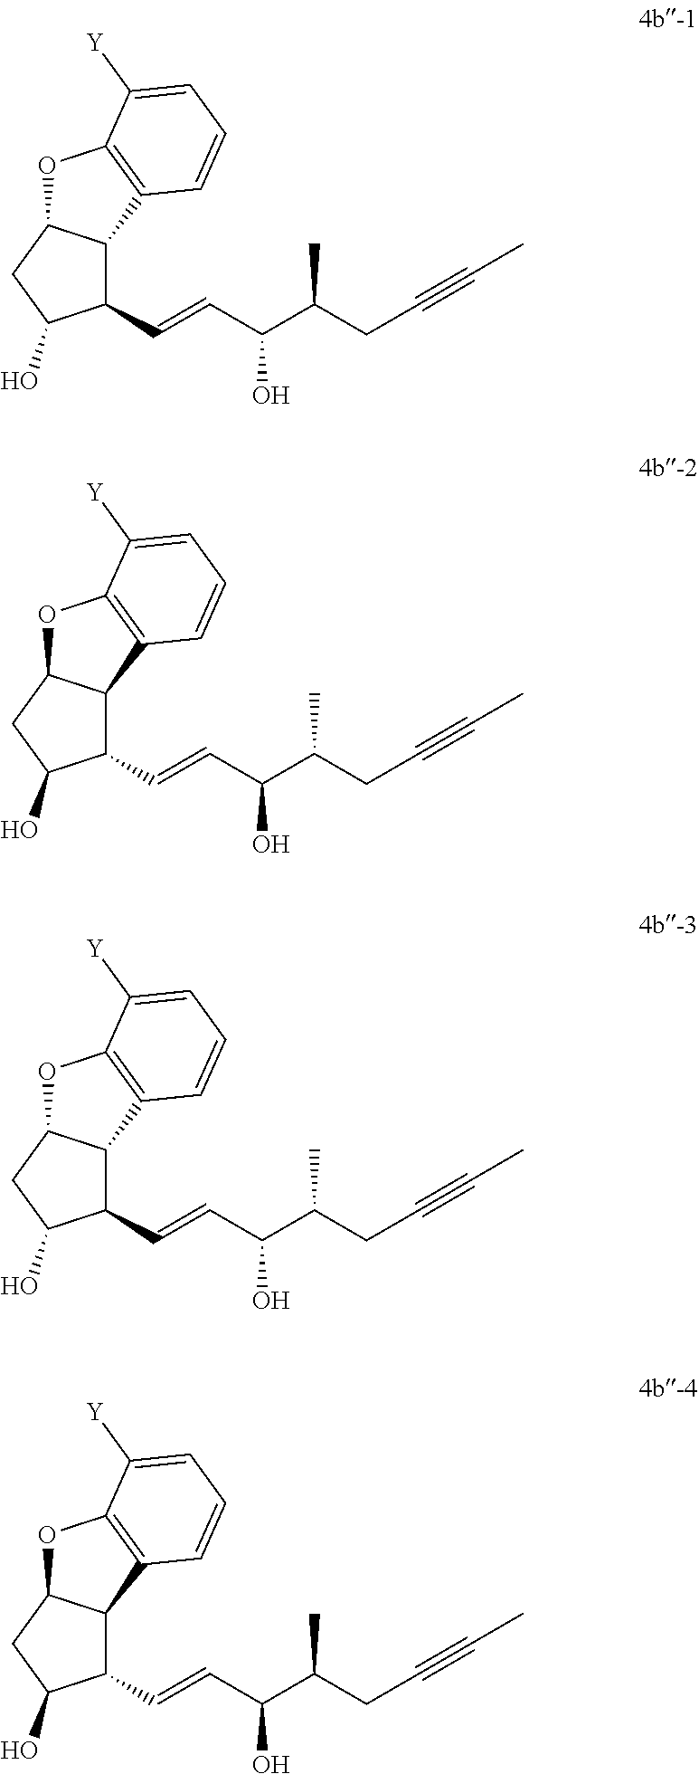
C1(C=CC(C(CC#CC)C)O)C2C(CC1O)OC1=C2C=CC=C1[Y].C1(C=CC(C(CC#CC)C)O)C2C(CC1O)OC1=C2C=CC=C1[Y].C1(C=CC(C(CC#CC)C)O)C2C(CC1O)OC1=C2C=CC=C1[Y].C1(C=CC(C(CC#CC)C)O)C2C(CC1O)OC1=C2C=CC=C1[Y]
